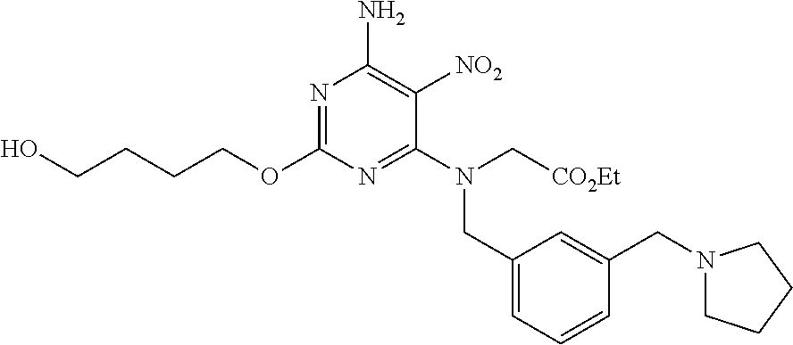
N1=C(OCCCCO)N=C(N(C[CO2Et])CC2=CC=CC(CN3CCCC3)=C2)C([NO2])=C1N
